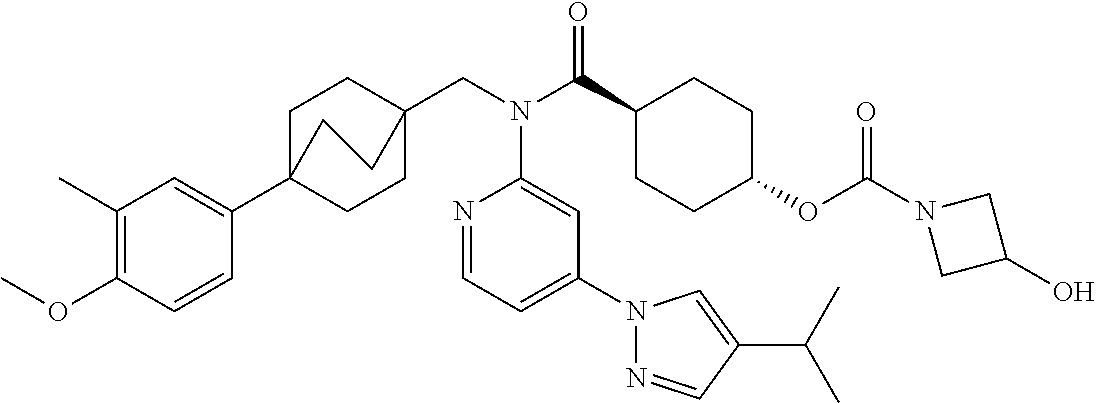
C1(C)=C(OC)C=CC(C23CCC(CN(C(C4CCC(OC(N5CC(O)C5)=O)CC4)=O)C4=CC(N5N=CC(C(C)C)=C5)=CC=N4)(CC2)CC3)=C1
